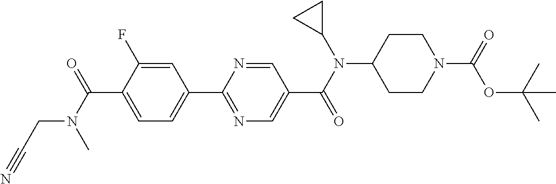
C1(C(N(C)CC#N)=O)=CC=C(C2=NC=C(C(N(C3CC3)C3CCN(C(=O)OC(C)(C)C)CC3)=O)C=N2)C=C1F
